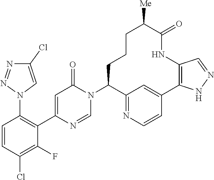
C1=CC(Cl)=C(F)C(C2=CC(=O)N(C3C4=NC=CC(=C4)C4=C(NC(=O)C([Me])CCC3)C=NN4)C=N2)=C1N1C=C(Cl)N=N1
